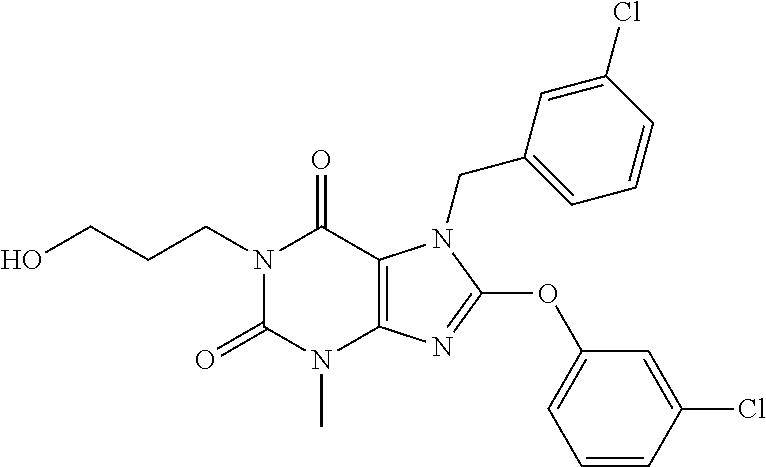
OCCCN1C(=O)N(C)C2=C(C1=O)N(CC1=CC=CC(Cl)=C1)C(OC1=CC=CC(Cl)=C1)=N2
